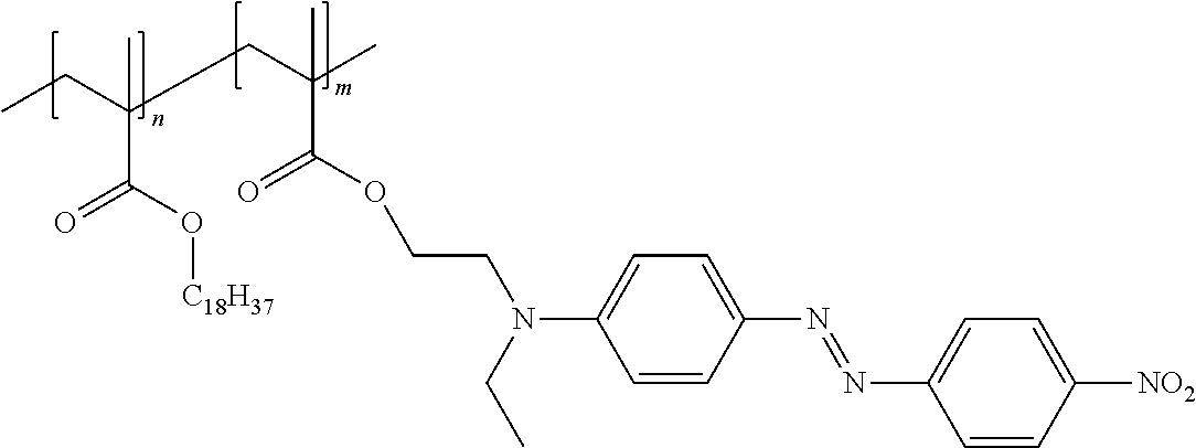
CCC(CC(C)(C(OCCN(C1=CC=C(N=NC2=CC=C([NO2])C=C2)C=C1)CC)=O)C)(C(O[C18H37])=O)C
